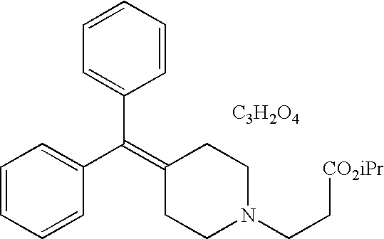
C1=CC=CC(C(=C2CCN(CC[CO2iPr])CC2)C2=CC=CC=C2)=C1.[C3H2O4]
